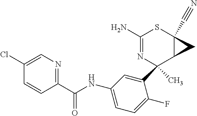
C1(C2(C)N=C(N)SC3(C#N)C2C3)=CC(NC(C2=NC=C(Cl)C=C2)=O)=CC=C1F
